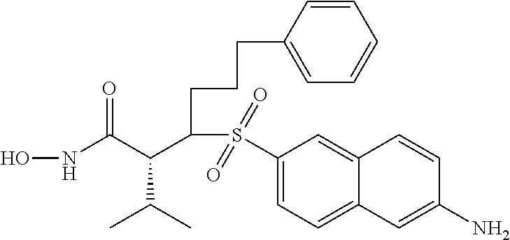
C1(S(C(C(C(NO)=O)C(C)C)CCCC2=CC=CC=C2)(=O)=O)=CC=C2C(=C1)C=CC(N)=C2
